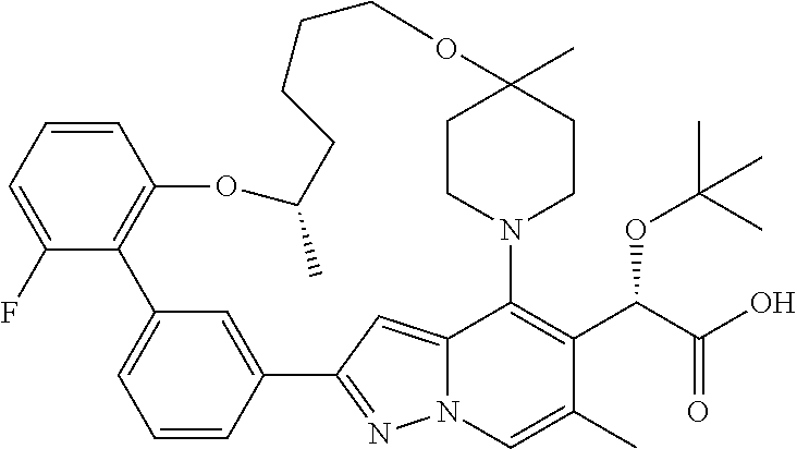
C1=CC=C(F)C2=C1OC(C)CCCCOC1(C)CCN(C3=C(C(C(O)=O)OC(C)(C)C)C(C)=CN4N=C(C5=CC2=CC=C5)C=C43)CC1
